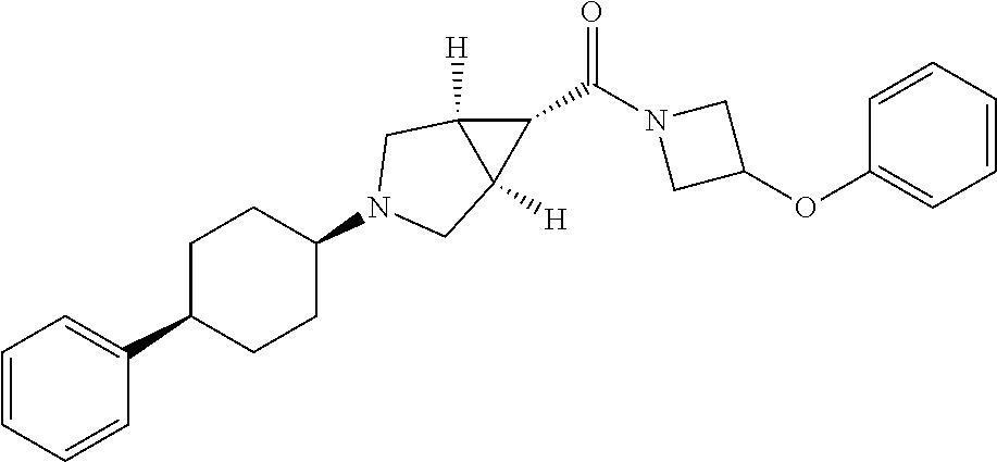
C1=CC=CC(C2CCC(N3CC4([H])C(C(N5CC(OC6=CC=CC=C6)C5)=O)C4([H])C3)CC2)=C1
